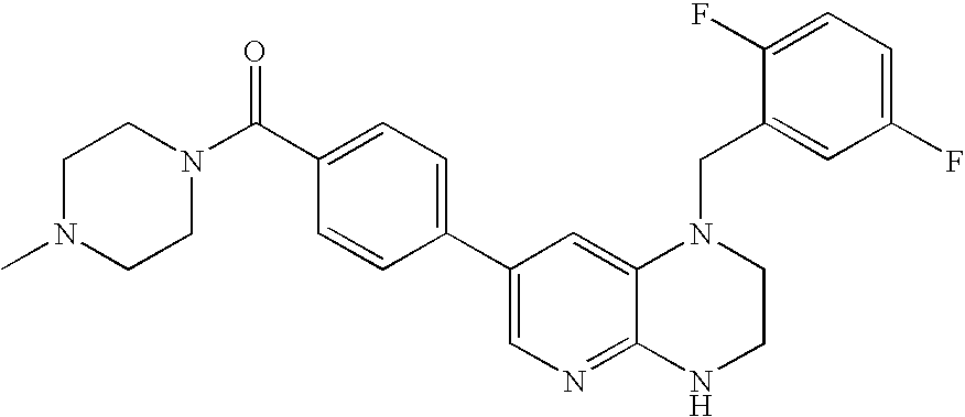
C1(C2=CN=C3C(=C2)N(CC2=CC(F)=CC=C2F)CCN3)=CC=C(C(=O)N2CCN(C)CC2)C=C1
